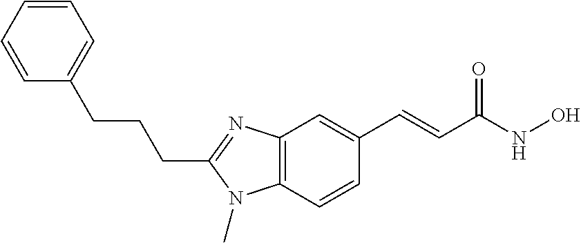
C12=C(C=CC(C=CC(NO)=O)=C1)N(C)C(CCCC1=CC=CC=C1)=N2
